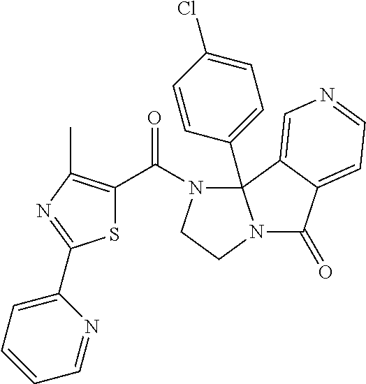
C1=CC(C23N(C(=O)C4=C(C)N=C(C5=CC=CC=N5)S4)CCN2C(=O)C2=CC=NC=C32)=CC=C1Cl
